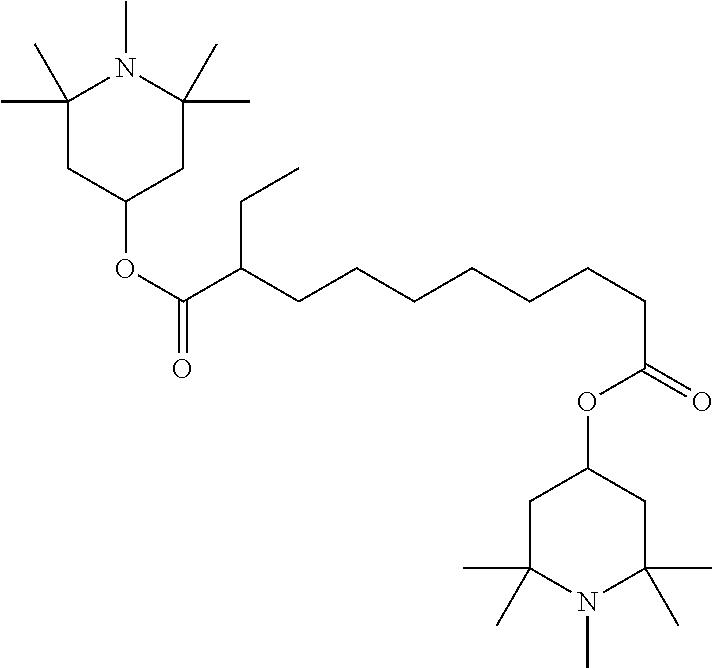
C1(C)(C)CC(OC(=O)C(CCCCCCCC(OC2CC(C)(C)N(C)C(C)(C)C2)=O)CC)CC(C)(C)N1C
